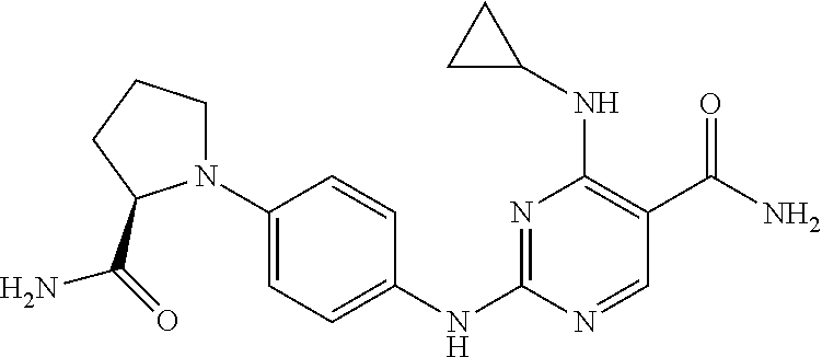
N1=C(NC2=CC=C(N3CCCC3C(=O)N)C=C2)N=CC(C(N)=O)=C1NC1CC1
